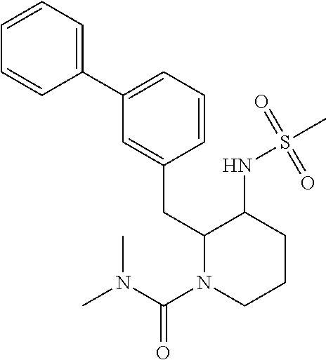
C1=CC=C(C2=CC=CC(CC3N(C(N(C)C)=O)CCCC3NS(=O)(C)=O)=C2)C=C1
